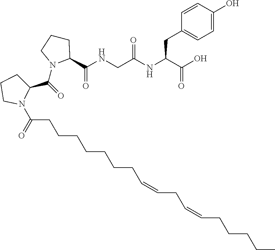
O=C(C1CCCN1C(CCCCCCCC=CCC=CCCCCC)=O)N1C(C(NCC(NC(C(O)=O)CC2=CC=C(O)C=C2)=O)=O)CCC1
